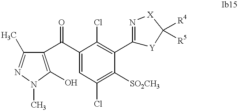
C1(C(C2=C(O)N(C)N=C2C)=O)=CC(Cl)=C([SO2CH3])C(C2=N[X]C([R4])([R5])[Y]2)=C1Cl
